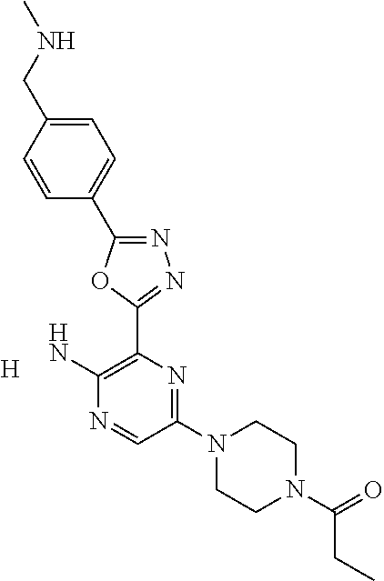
[H].C1(N2CCN(C(=O)CC)CC2)=NC(C2=NN=C(C3=CC=C(CNC)C=C3)O2)=C(N)N=C1
